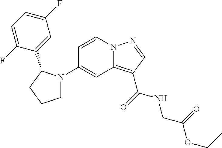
C1(N2CCCC2C2=CC(F)=CC=C2F)=CC2=C(C(=O)NCC(OCC)=O)C=NN2C=C1
